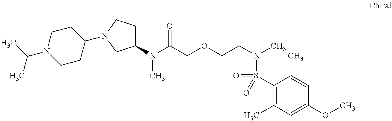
N(C(COCCN(C)S(=O)(C1=C(C)C=C(OC)C=C1C)=O)=O)(C)C1CCN(C2CCN(C(C)C)CC2)C1
